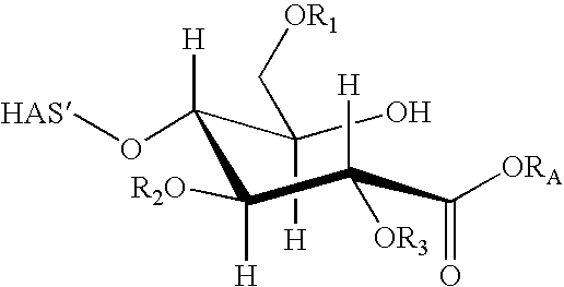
OC(C([H])(O[HAS])C([H])([R2O])C(C(=O)[ORA])([H])[OR3])([H])C[OR1]
